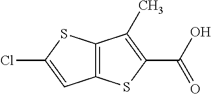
C12=C(SC(C(O)=O)=C1C)C=C(Cl)S2
